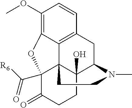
C1(OC)=C2C3=C(C=C1)CC1C4(O)C3(C(C([R6])=O)(C(=O)CC4)O2)CCN1C
